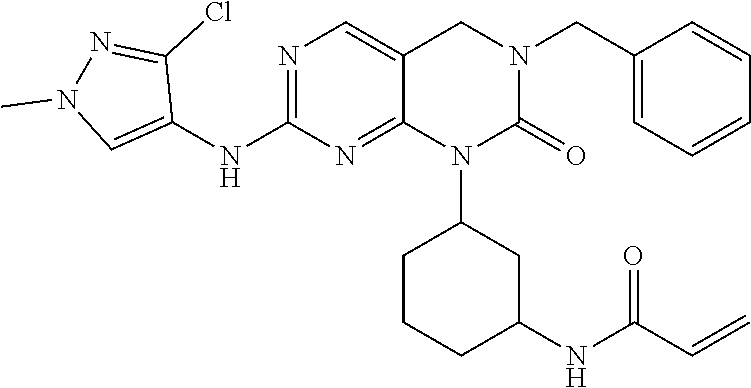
C1=CC=CC(CN2CC3=CN=C(NC4=CN(C)N=C4Cl)N=C3N(C3CCCC(NC(C=C)=O)C3)C2=O)=C1
